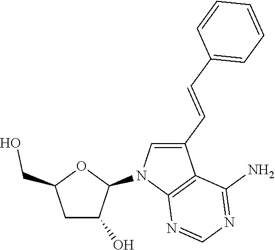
C1C(O)C(N2C3=C(C(C=CC4=CC=CC=C4)=C2)C(N)=NC=N3)OC1CO
